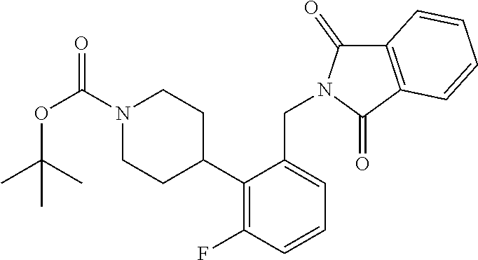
N1(C(OC(C)(C)C)=O)CCC(C2=C(F)C=CC=C2CN2C(=O)C3=C(C2=O)C=CC=C3)CC1
